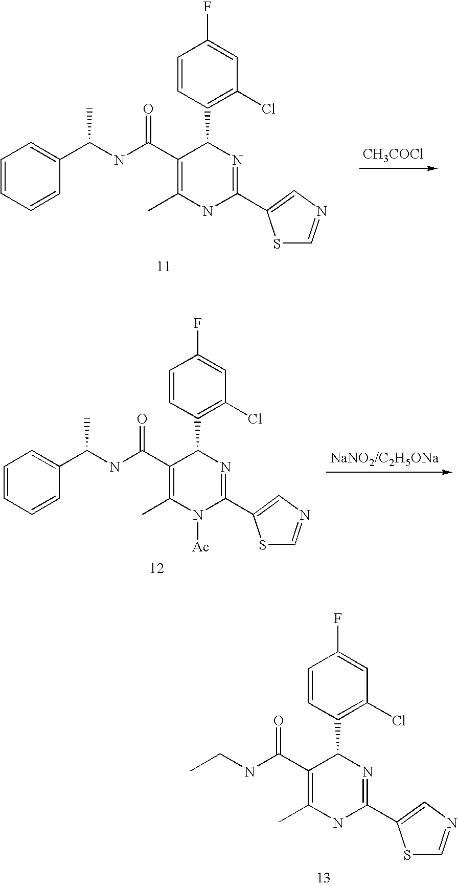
[CH3COCl].C1=CC=CC(C(NC(C2=C(C)NC(C3=CN=CS3)=NC2C2=C(Cl)C=C(F)C=C2)=O)C)=C1.C1=CC=CC(C(NC(C2=C(C)N([Ac])C(C3=CN=CS3)=NC2C2=C(Cl)C=C(F)C=C2)=O)C)=C1.CCNC(C1=C(C)NC(C2=CN=CS2)=NC1C1=C(Cl)C=C(F)C=C1)=O
